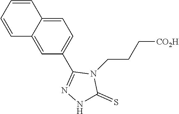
C1=CC2=CC=C(C3=NNC(=S)N3CCC[CO2H])C=C2C=C1
